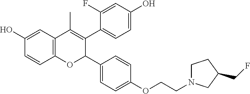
C12=C(C=C(O)C=C1)C(C)=C(C1=CC=C(O)C=C1F)C(C1=CC=C(OCCN3CCC(CF)C3)C=C1)O2
